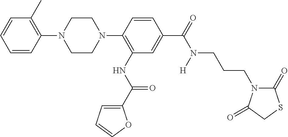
C1=CC=CC(N2CCN(C3=C(NC(=O)C4=CC=CO4)C=C(C(N(CCCN4C(=O)SCC4=O)[H])=O)C=C3)CC2)=C1C
